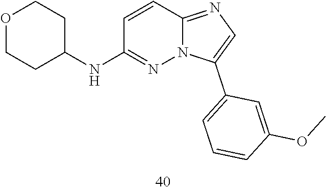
C1COCCC1NC1=NN2C(=NC=C2C2=CC=CC(OC)=C2)C=C1
